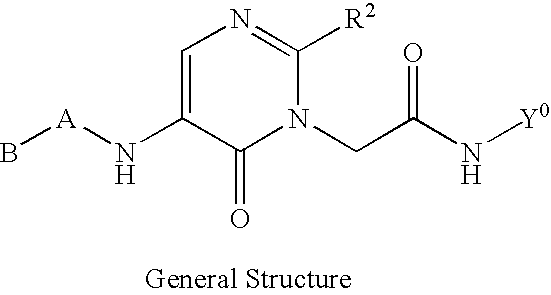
C1=C(N[A]B)C(=O)N(CC(N[Y0])=O)C([R2])=N1
